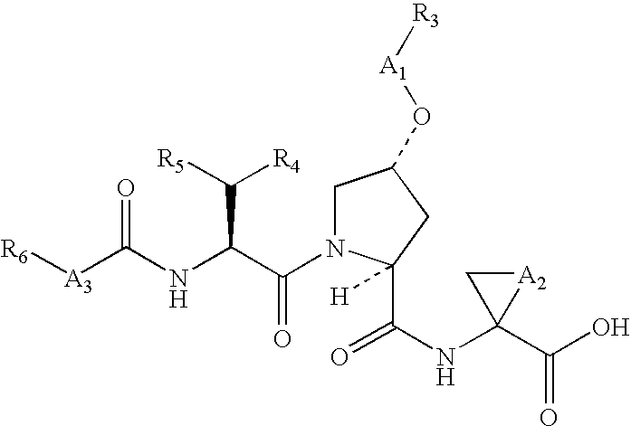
[R6][A3]C(NC(C(N1C(C(NC2(C(O)=O)C[A2]2)=O)([H])CC(O[A1][R3])C1)=O)C([R5])[R4])=O
